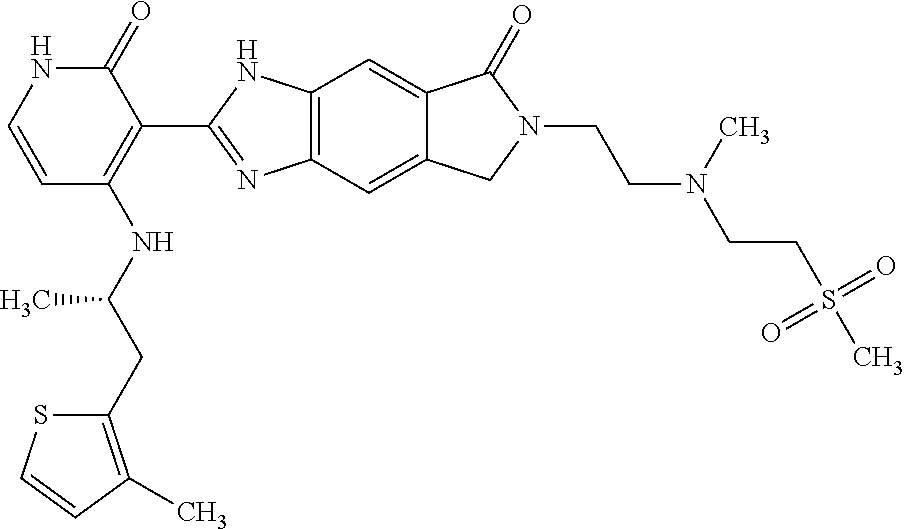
C12=C(C=C3C(=C1)C(=O)N(CCN(CCS(C)(=O)=O)C)C3)N=C(C1=C(NC(CC3=C(C)C=CS3)C)C=CNC1=O)N2
